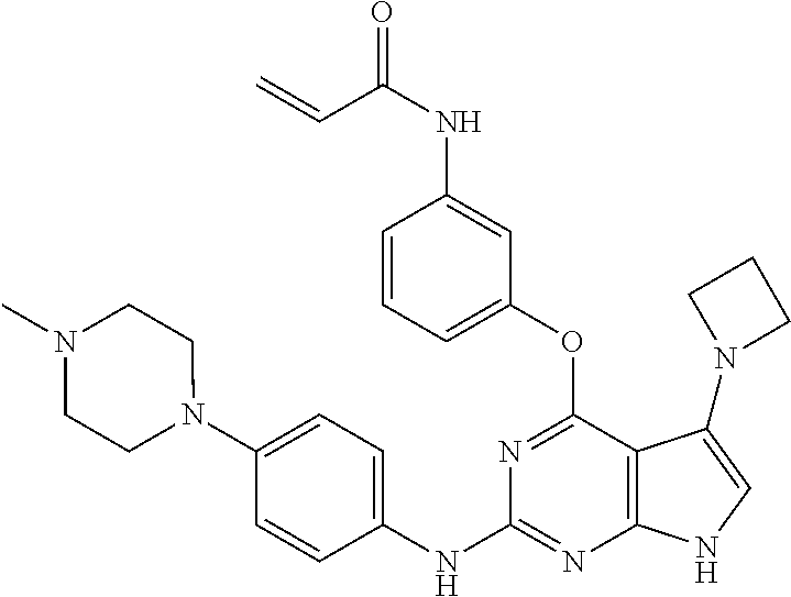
O=C(NC1=CC(OC2=NC(NC3=CC=C(N4CCN(C)CC4)C=C3)=NC3=C2C(N2CCC2)=CN3)=CC=C1)C=C
